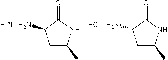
C1C(C)NC(=O)C1N.Cl.C1C(C)NC(=O)C1N.Cl
